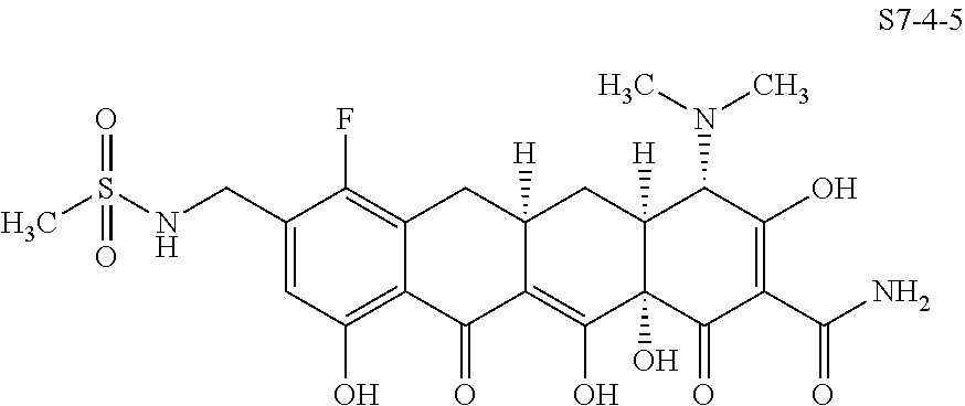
C1(CNS(C)(=O)=O)=CC(O)=C2C(=C1F)CC1([H])C(=C(O)C3(O)C([H])(C1)C(N(C)C)C(O)=C(C(N)=O)C3=O)C2=O
